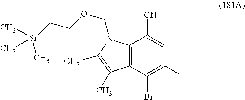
C12=C(C(Br)=C(F)C=C1[CN])C(C)=C(C)N2COCC[Si](C)(C)C
